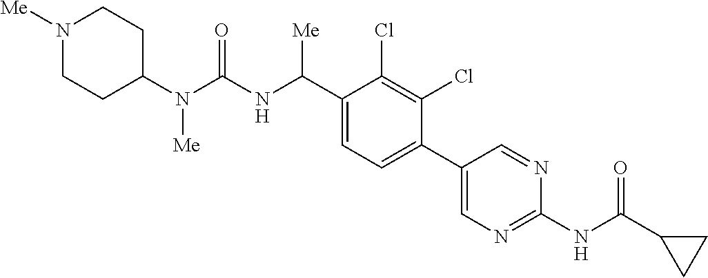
C1(N(C(NC(C2=CC=C(C3=CN=C(NC(C4CC4)=O)N=C3)C(Cl)=C2Cl)[Me])=O)[Me])CCN([Me])CC1
